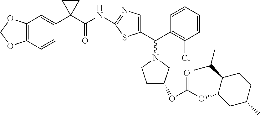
C12=C(C=CC(C3(C(NC4=NC=C(C(C5=C(Cl)C=CC=C5)N5CCC(OC(OC6CC(C)CCC6C(C)C)=O)C5)S4)=O)CC3)=C1)OCO2
